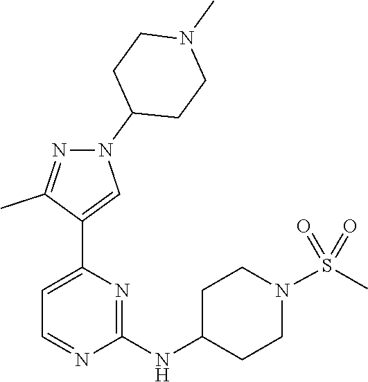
N1=CC=C(C2=CN(C3CCN(C)CC3)N=C2C)N=C1NC1CCN(S(=O)(=O)C)CC1
